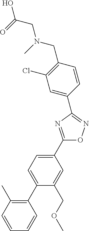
C1(C2=CC=C(C3=C(C)C=CC=C3)C(COC)=C2)=NC(C2=CC(Cl)=C(CN(C)CC(=O)O)C=C2)=NO1
